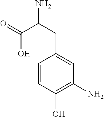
C1=CC(O)=C(N)C=C1CC(N)C(=O)O
